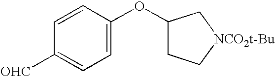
C1([OHC])=CC=C(OC2CC[NCO2t-Bu]C2)C=C1
